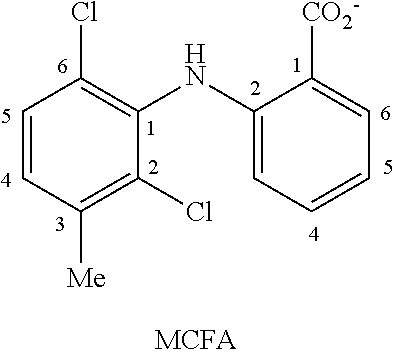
C1=CC([Me])=C(Cl)C(NC2=CC=CC=C2[CO2-])=C1Cl
